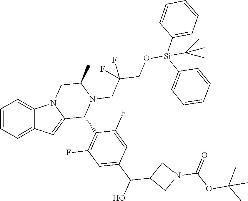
C1=CC=C2C(=C1)N1C(=C2)C(C2=C(F)C=C(C(O)C3CN(C(OC(C)(C)C)=O)C3)C=C2F)N(CC(CO[Si](C2=CC=CC=C2)(C2=CC=CC=C2)C(C)(C)C)(F)F)C(C)C1
